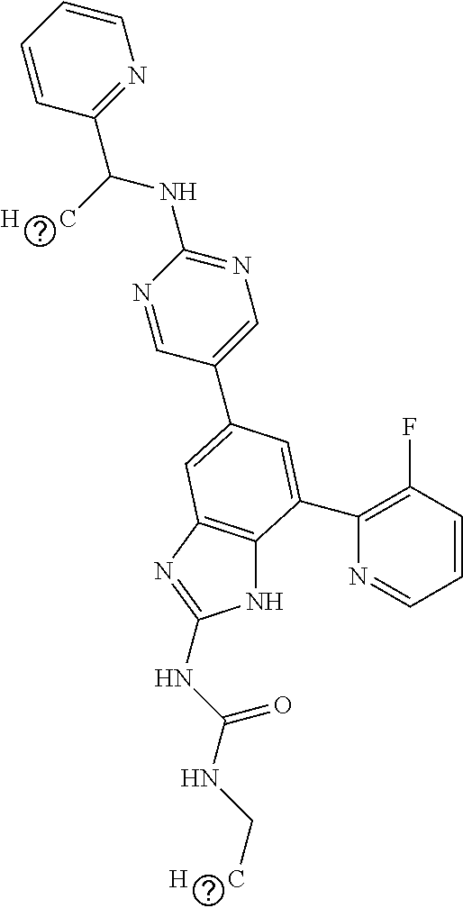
N1C2=C(N=C1NC(NC[H      C])=O)C=C(C1=CN=C(NC(C3=NC=CC=C3)[H      C])N=C1)C=C2C1=C(F)C=CC=N1
